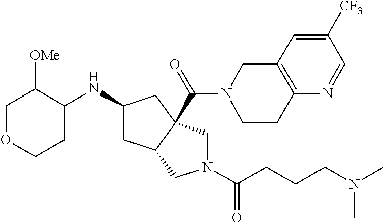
C1OCCC(NC2CC3C(C(=O)N4CCC5=C(C4)C=C([CF3])C=N5)(C2)CN(C(=O)CCCN(C)C)C3)C1[OMe]
